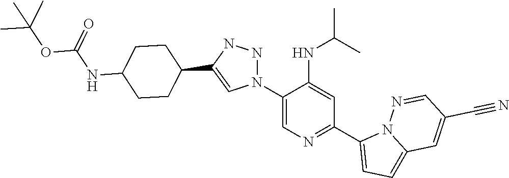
C1(N2NNC(C3CCC(NC(=O)OC(C)(C)C)CC3)=C2)=CN=C(C2=CC=C3N2N=CC(C#N)=C3)C=C1NC(C)C
